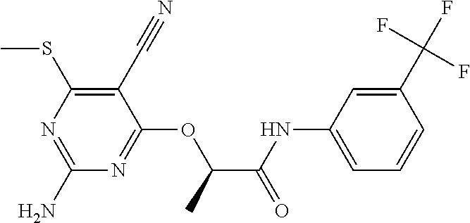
N1=C(N)N=C(OC(C(NC2=CC=CC(C(F)(F)F)=C2)=O)C)C(C#N)=C1SC
